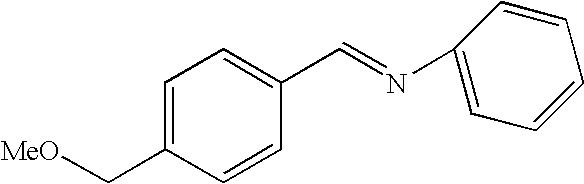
C1=C(C[MeO])C=CC(C=NC2=CC=CC=C2)=C1
